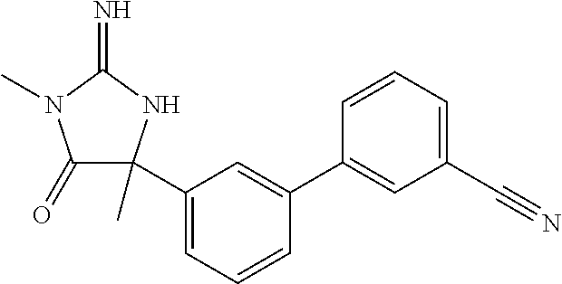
C1(=O)C(C2=CC=CC(C3=CC(C#N)=CC=C3)=C2)(C)NC(=N)N1C
